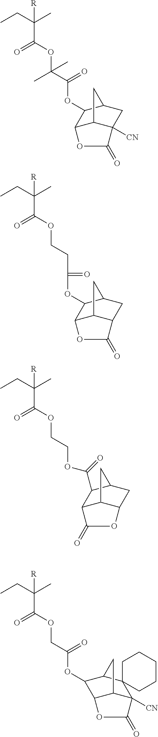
CCC(C)([R])C(=O)OC(C(=O)OC1C2C3C([CN])(CC1C3)C(=O)O2)(C)C.CCC(C)([R])C(=O)OCCC(OC1C2C3C(CC1C3)C(=O)O2)=O.CCC(C)([R])C(=O)OCCOC(=O)C1C2C3C(CC1C3)OC2=O.CCC(C)([R])C(=O)OCC(=O)OC1C2C3C([CN])(C4(C1C3)CCCCC4)C(=O)O2
